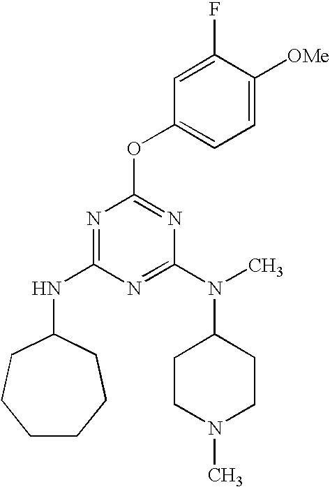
C1CCCC(NC2=NC(OC3=CC=C([OMe])C(F)=C3)=NC(N(C)C3CCN(C)CC3)=N2)CC1
